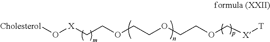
[Cholesterol]O[X]CCOCCOCCOC[X][T]
